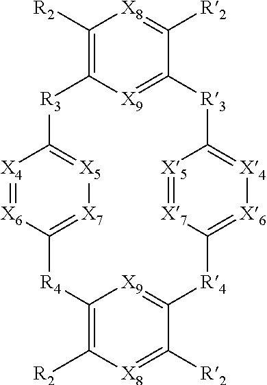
C1([R2])=C2[X9]=C(C([R2])=[X8]1)[R3]C1=[X4][X6]=C([X7]=[X5]1)[R4]C1=[X9]C(=C([R2])[X8]=C1[R2])[R4]C1=[X7][X5]=C([R3]2)[X4]=[X6]1
